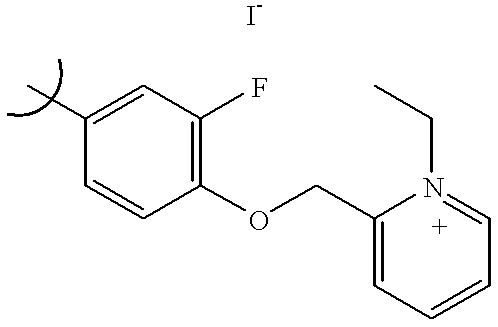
C1(C)=CC(F)=C(OCC2=CC=CC=N2CC)C=C1
